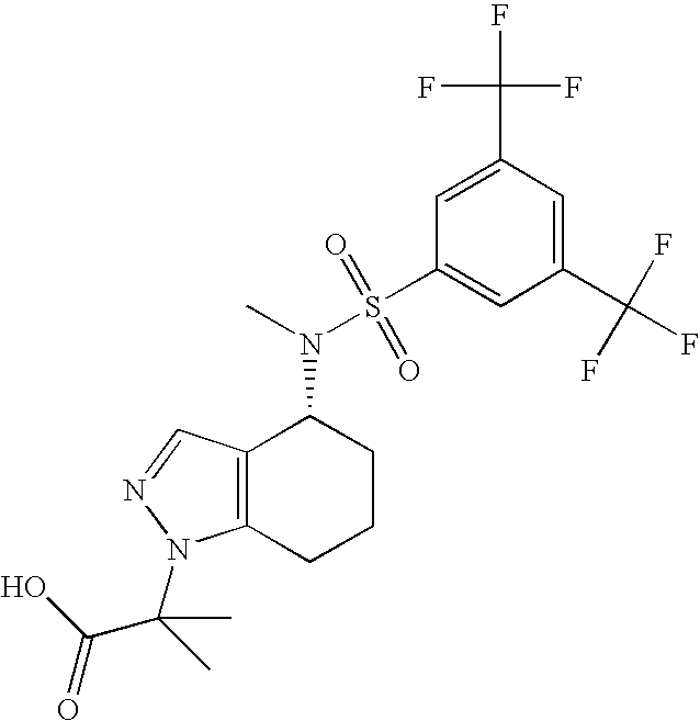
C1(C(F)(F)F)=CC(C(F)(F)F)=CC(S(=O)(=O)N(C)C2C3=C(CCC2)N(C(C(=O)O)(C)C)N=C3)=C1
